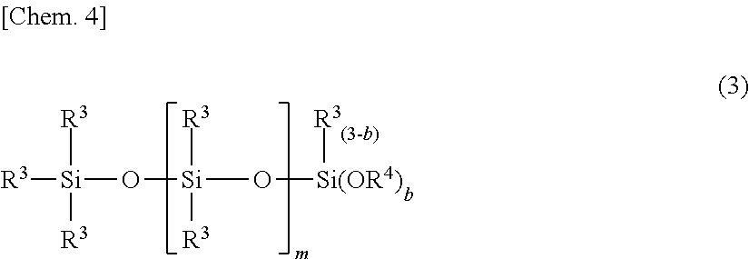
O([Si]([R3])([R3])O[Si(OR4)][R3])[Si]([R3])([R3])[R3]
